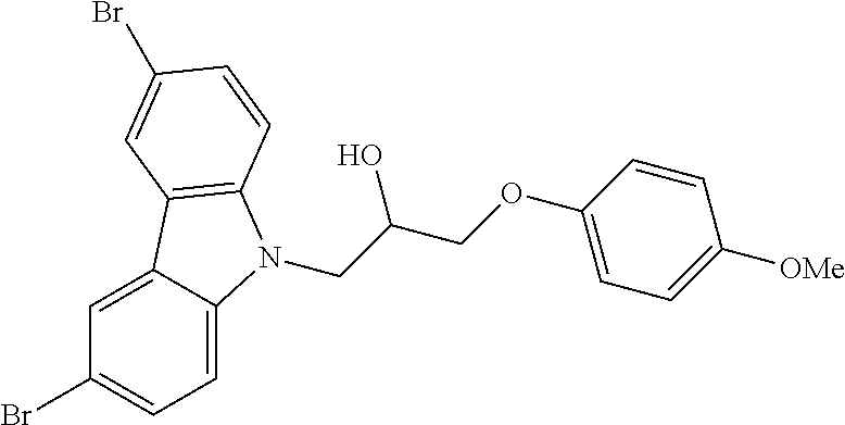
C1(Br)=CC=C2C(=C1)C1=C(N2CC(O)COC2=CC=C([OMe])C=C2)C=CC(Br)=C1
